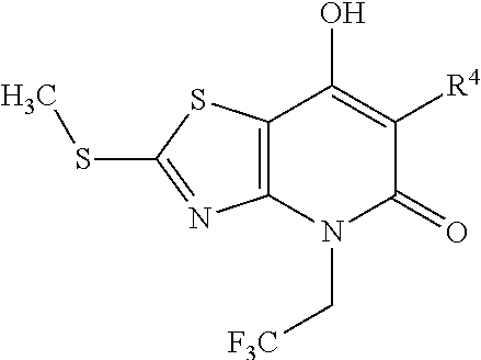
C12=C(N(C[F3C])C(=O)C([R4])=C1O)N=C(SC)S2
